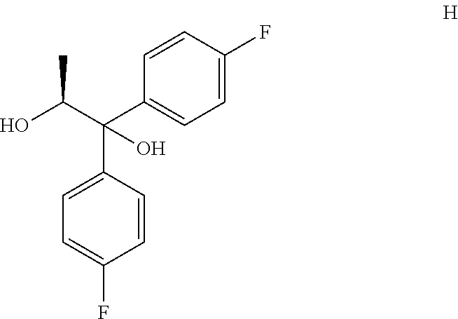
C1=C(F)C=CC(C(C(O)C)(C2=CC=C(F)C=C2)O)=C1
